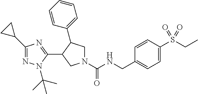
N1(C(NCC2=CC=C(S(CC)(=O)=O)C=C2)=O)CC(C2=CC=CC=C2)C(C2=NC(C3CC3)=NN2C(C)(C)C)C1
